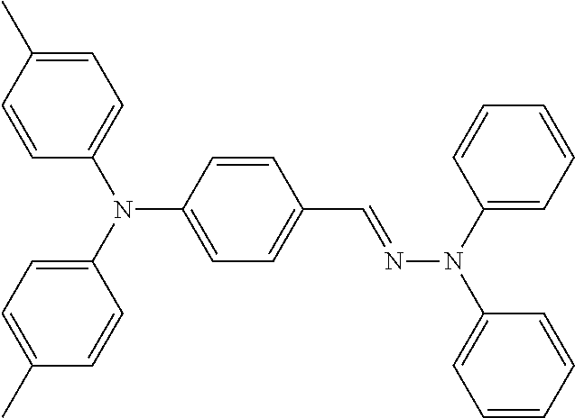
N(C1=CC=C(C=NN(C2=CC=CC=C2)C2=CC=CC=C2)C=C1)(C1=CC=C(C)C=C1)C1=CC=C(C)C=C1
